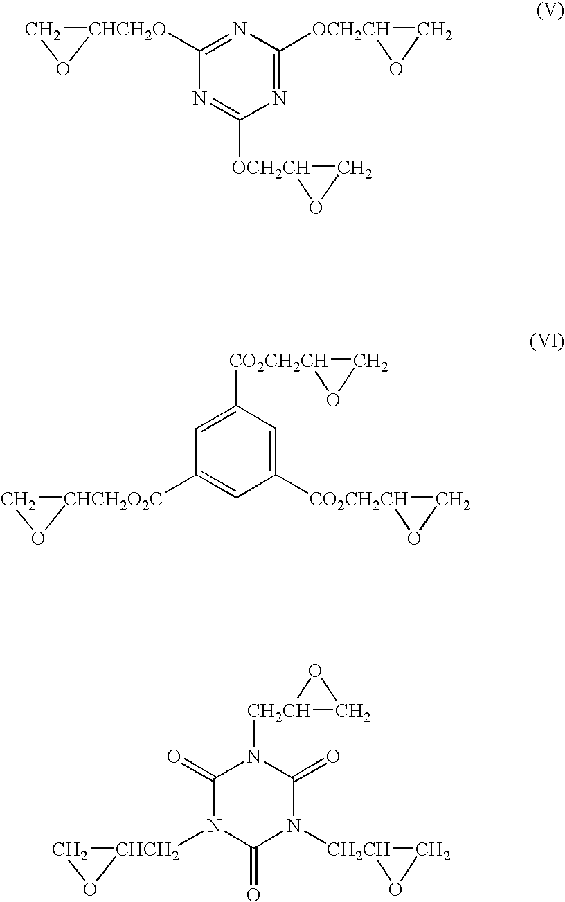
N1=C([OCH2CH]2OC2)N=C([CHCH2O]2CO2)N=C1[OCH2CH]1OC1.C1=C([CO2CH2CH]2OC2)C=C([CHCH2O2C]2CO2)C=C1[CO2CH2CH]1OC1.C1(=O)N([CH2CH]2OC2)C(=O)N([CHCH2]2CO2)C(=O)N1[CH2CH]1CO1
